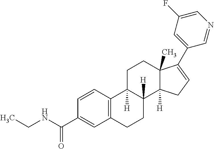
C1C2([H])C([H])(C3([H])C(C)(C1)C(C1=CC(F)=CN=C1)=CC3)CCC1=C2C=CC(C(NCC)=O)=C1
